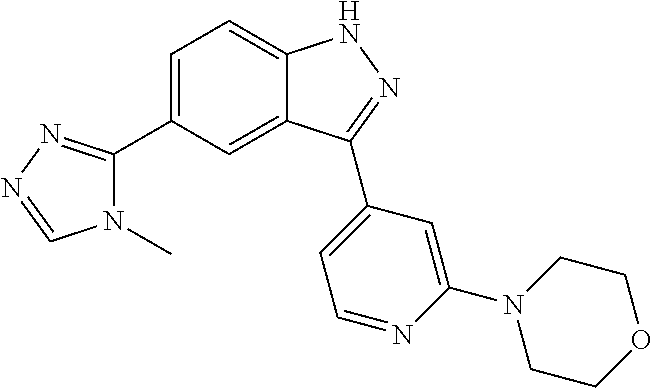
C1=C(C2=NN=CN2C)C=C2C(=C1)NN=C2C1=CC=NC(N2CCOCC2)=C1
